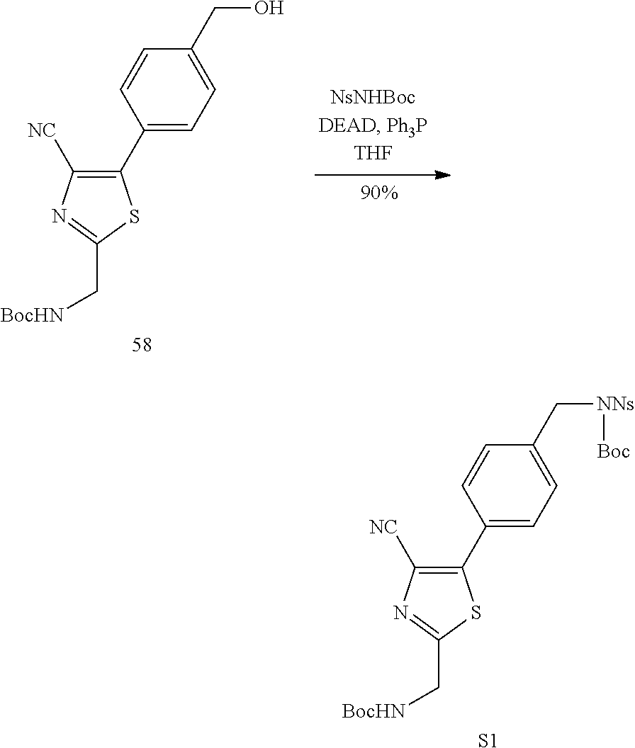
C1(C2=CC=C(CO)C=C2)=C([NC])N=C(C[BocHN])S1.C1(C2=CC=C(C[NNs][Boc])C=C2)=C([NC])N=C(C[BocHN])S1.[S1]
